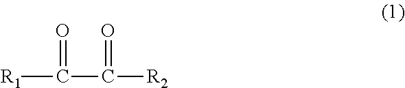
O=C(C(=O)[R2])[R1]
